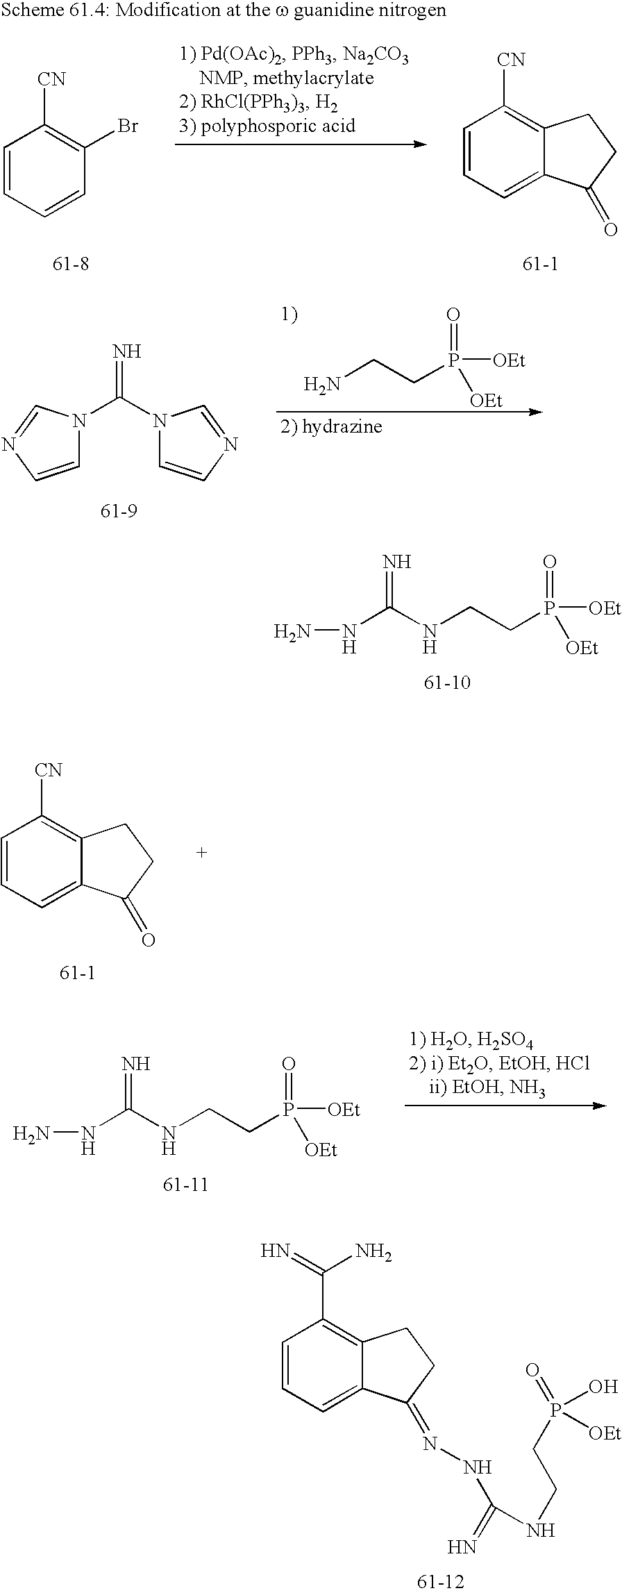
N(CCP([OEt])(=O)[OEt])C(NN)=N.C1=CC=C2C(=C1C(=N)N)CCC2=NNC(=N)NCCP(=O)(O)[OEt].C1=CC=CC(Br)=C1[CN].C1=CC=C2C(=C1[CN])CCC2=O.[61-1].NCCP([OEt])(=O)[OEt].C1=CN=CN1C(N1C=CN=C1)=N.C1=CC=C2C(=C1[CN])CCC2=O.[61-1].N(CCP([OEt])(=O)[OEt])C(NN)=N
